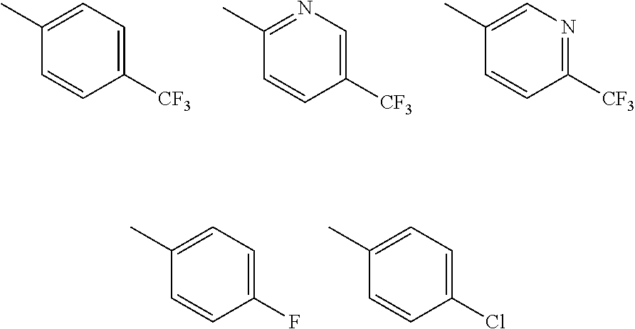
C1=CC([CF3])=CC=C1C.C1=CC([CF3])=CN=C1C.C1=CC([CF3])=NC=C1C.C1=CC(F)=CC=C1C.C1=CC(Cl)=CC=C1C
